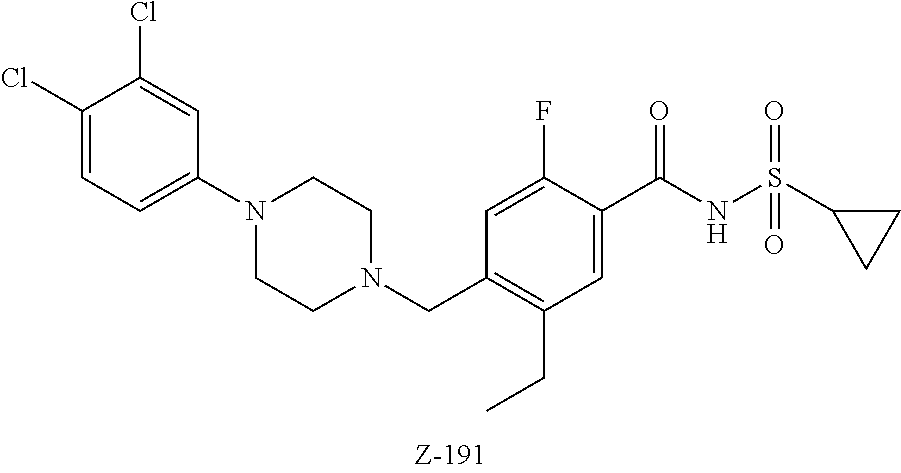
C1(Cl)=CC=C(N2CCN(CC3=C(CC)C=C(C(NS(C4CC4)(=O)=O)=O)C(F)=C3)CC2)C=C1Cl
